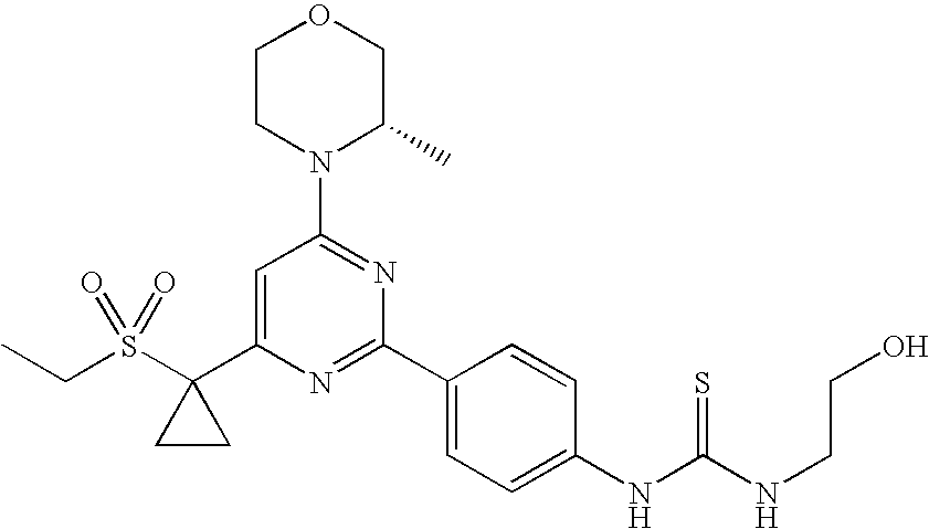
CCS(C1(C2=CC(N3C(C)COCC3)=NC(C3=CC=C(NC(NCCO)=S)C=C3)=N2)CC1)(=O)=O
